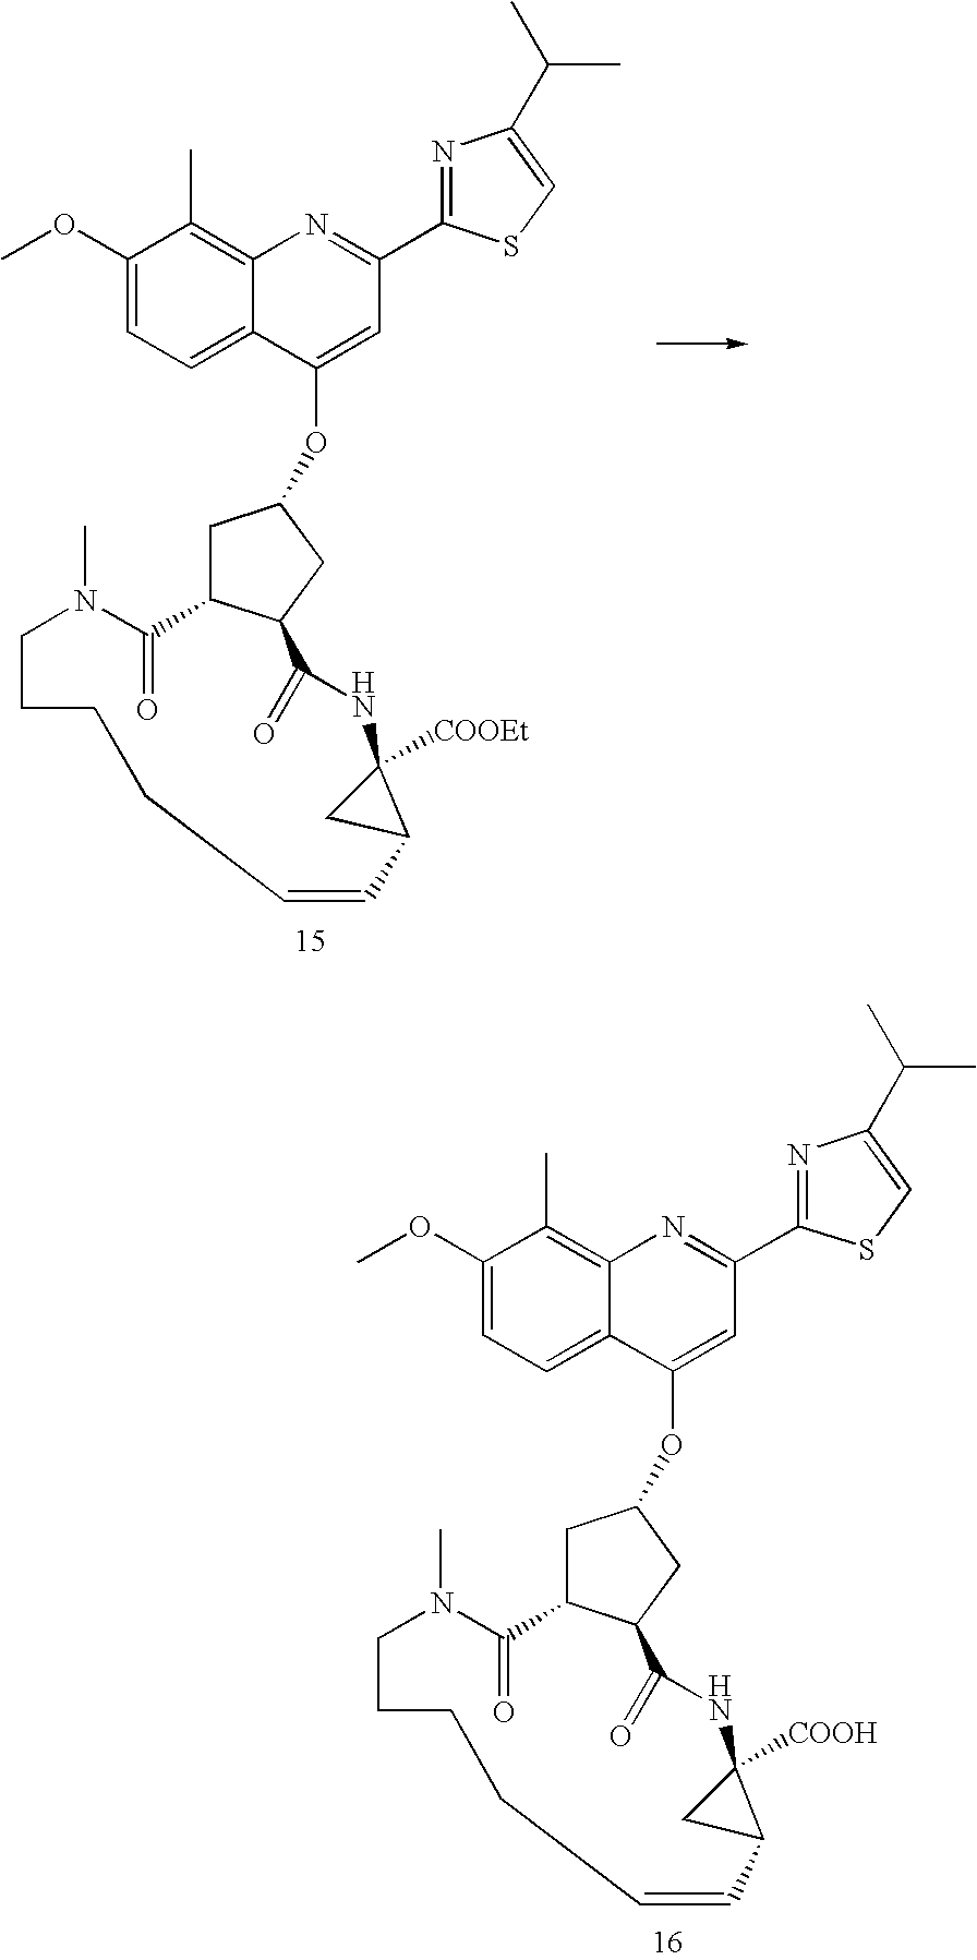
C1C2C(CC1OC1=CC(C3=NC(C(C)C)=CS3)=NC3=C(C)C(OC)=CC=C31)C(=O)NC1([COOEt])CC1C=CCCCCN(C)C2=O.C1C2C(CC1OC1=CC(C3=NC(C(C)C)=CS3)=NC3=C(C)C(OC)=CC=C31)C(=O)NC1([COOH])CC1C=CCCCCN(C)C2=O
